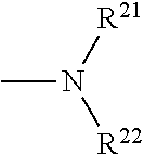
CN([R22])[R21]
